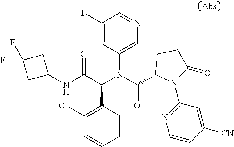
C1(F)=CC(N(C(C2N(C3=NC=CC([CN])=C3)C(=O)CC2)=O)C(C(NC2CC(F)(F)C2)=O)C2=C(Cl)C=CC=C2)=CN=C1
